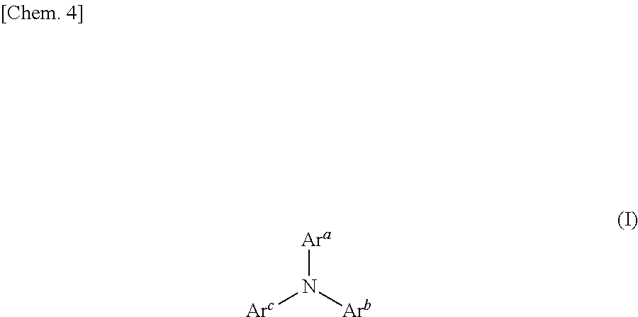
[Ara]N([Arb])[Arc]
